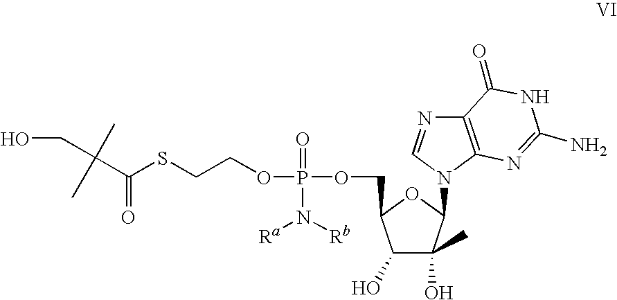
C1(O)C(O)(C)C(N2C=NC3=C2N=C(N)NC3=O)OC1COP(OCCSC(C(CO)(C)C)=O)(N([Rb])[Ra])=O
